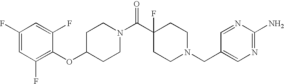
C1(OC2=C(F)C=C(F)C=C2F)CCN(C(C2(F)CCN(CC3=CN=C(N)N=C3)CC2)=O)CC1
